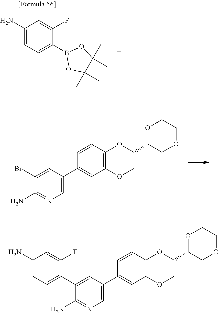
C1(N)=NC=C(C2=CC(OC)=C(OCC3COCCO3)C=C2)C=C1Br.B1(C2=CC=C(N)C=C2F)OC(C)(C)C(C)(C)O1.C1(N)=NC=C(C2=CC(OC)=C(OCC3COCCO3)C=C2)C=C1C1=CC=C(N)C=C1F
